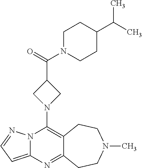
N12C(=CC=N1)N=C1C(=C2N2CC(C(=O)N3CCC(C(C)C)CC3)C2)CCN(C)CC1
